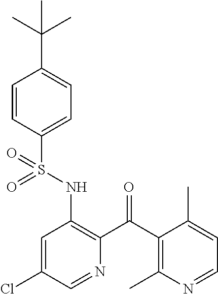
C1=CC(S(NC2=C(C(C3=C(C)N=CC=C3C)=O)N=CC(Cl)=C2)(=O)=O)=CC=C1C(C)(C)C
